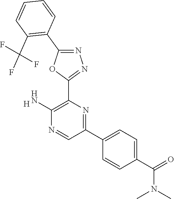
[H].C1(N)=C(C2=NN=C(C3=C(C(F)(F)F)C=CC=C3)O2)N=C(C2=CC=C(C(=O)N(C)C)C=C2)C=N1
